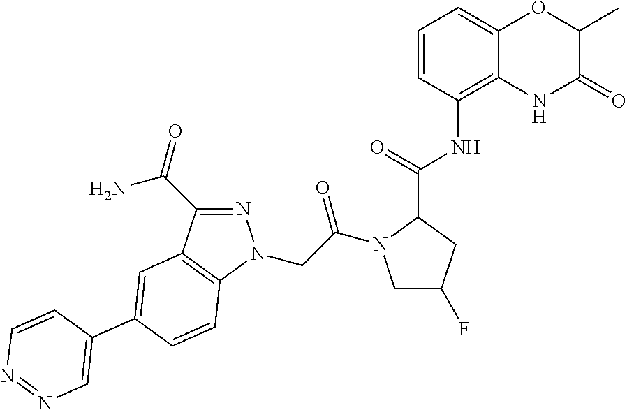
C1=CC(NC(=O)C2N(C(=O)CN3N=C(C(=O)N)C4=C3C=CC(C3=CN=NC=C3)=C4)CC(F)C2)=C2C(=C1)OC(C)C(=O)N2
